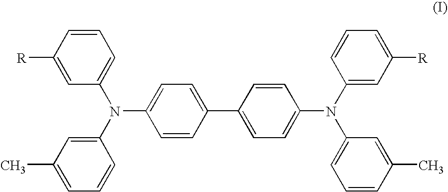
C1=C(C)C=C(N(C2=CC=CC([R])=C2)C2=CC=C(C3=CC=C(N(C4=CC([R])=CC=C4)C4=CC=CC(C)=C4)C=C3)C=C2)C=C1
